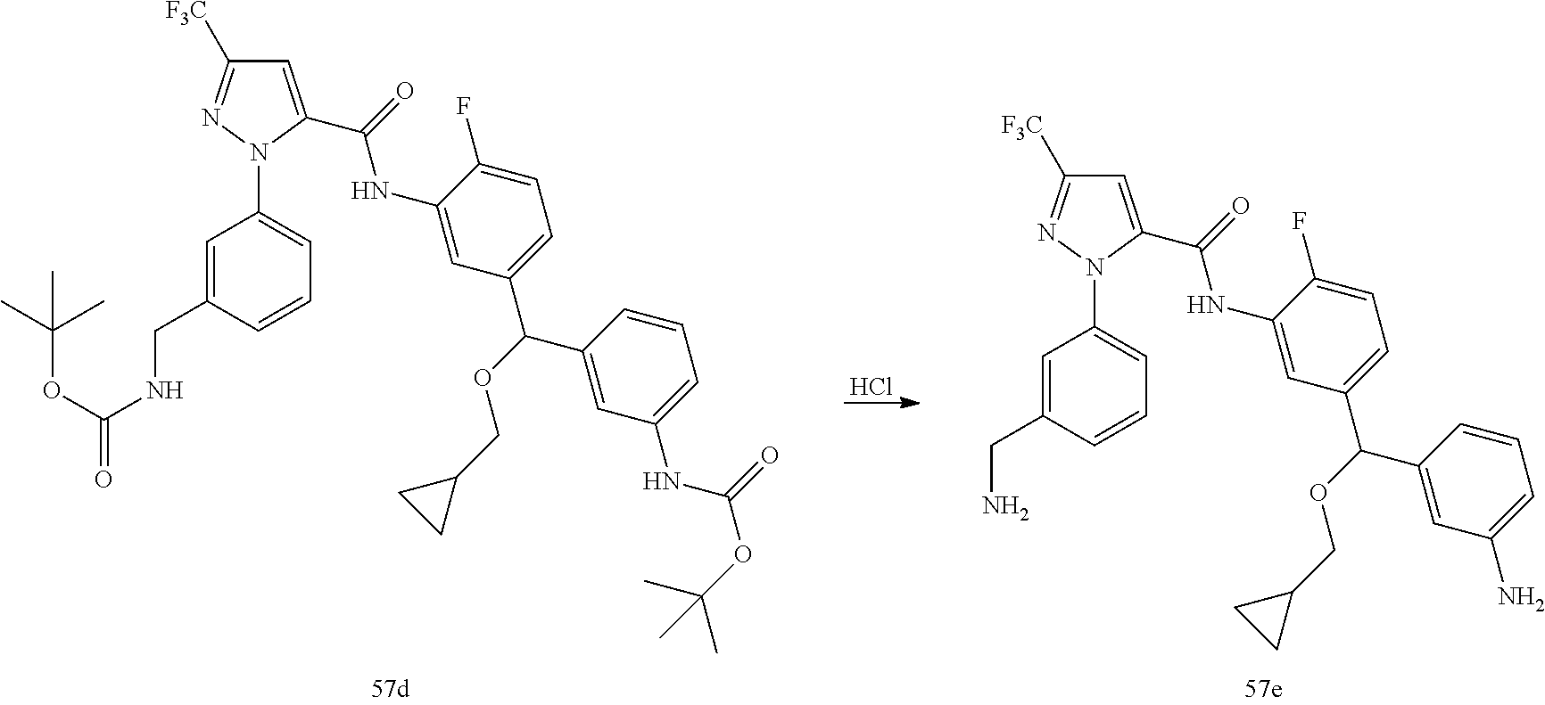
C1=C(CNC(=O)OC(C)(C)C)C=CC=C1N1C(C(NC2=CC(C(C3=CC(NC(=O)OC(C)(C)C)=CC=C3)OCC3CC3)=CC=C2F)=O)=CC([F3C])=N1.Cl.C1=C(CN)C=CC=C1N1C(C(NC2=CC(C(C3=CC(N)=CC=C3)OCC3CC3)=CC=C2F)=O)=CC([F3C])=N1
